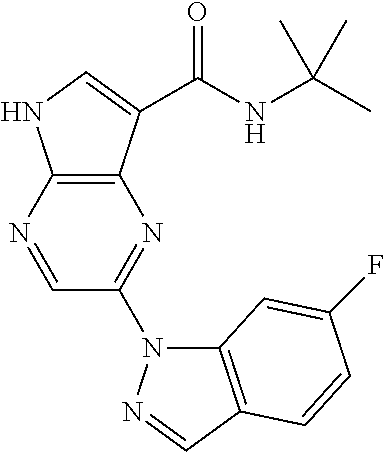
C12=C(C(C(NC(C)(C)C)=O)=CN1)N=C(N1C3=C(C=N1)C=CC(F)=C3)C=N2
